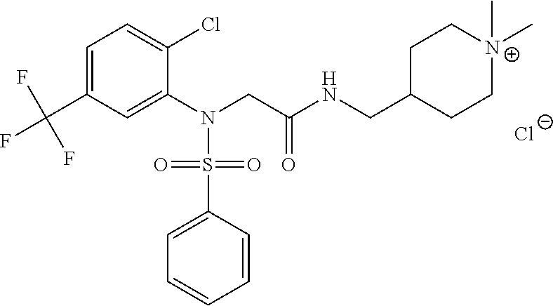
C1=C(C(F)(F)F)C=C(N(CC(NCC2CC[N+](C)(C)CC2)=O)S(=O)(=O)C2=CC=CC=C2)C(Cl)=C1.[Cl-]
